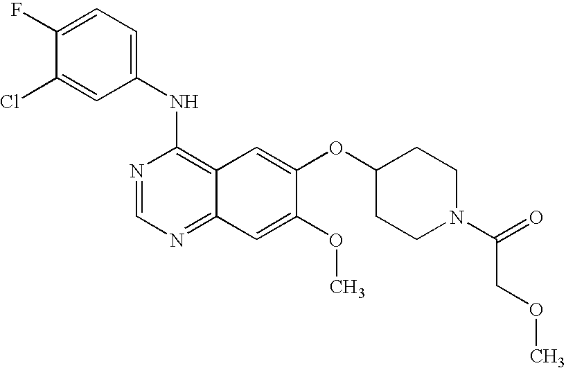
N1=CN=C2C(=C1NC1=CC=C(F)C(Cl)=C1)C=C(OC1CCN(C(=O)COC)CC1)C(OC)=C2
